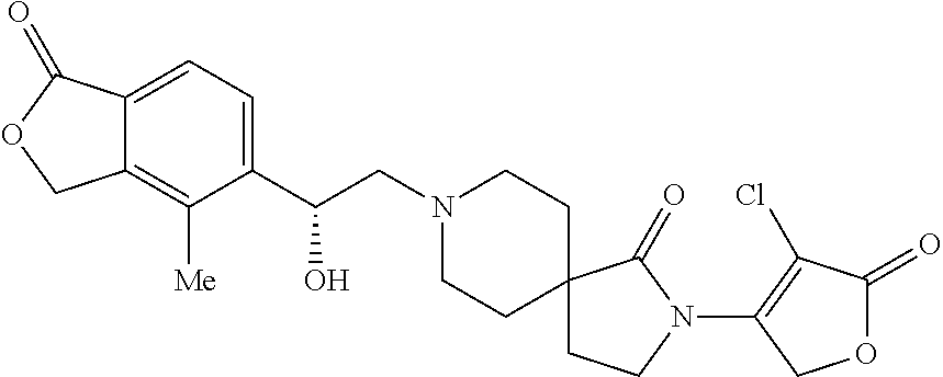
C1(C(CN2CCC3(CC2)CCN(C2=C(Cl)C(=O)OC2)C3=O)O)=CC=C2C(=C1[Me])COC2=O
